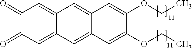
C12=CC3=CC(=O)C(=O)C=C3C=C1C=C(OCC)C(OCC)=C2
